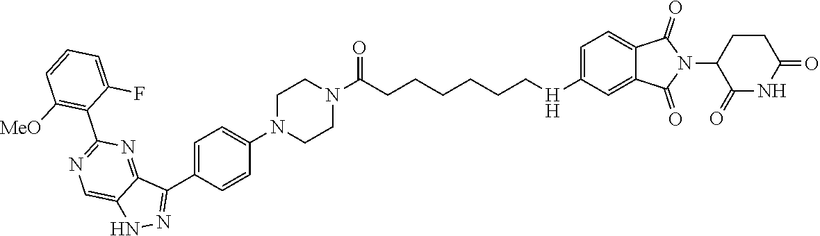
C1(C2=C([MeO])C=CC=C2F)=NC=C2C(=N1)C(C1=CC=C(N3CCN(C(CCCCCC[H]C4=CC=C5C(=C4)C(=O)N(C4C(=O)NC(=O)CC4)C5=O)=O)CC3)C=C1)=NN2
